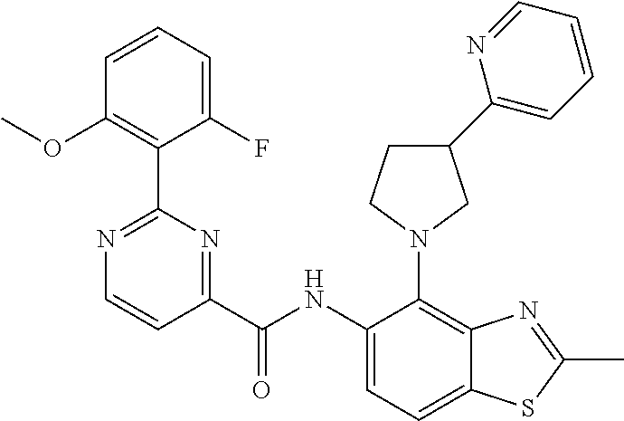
C1(F)=CC=CC(OC)=C1C1=NC=CC(C(NC2=CC=C3C(=C2N2CC(C4=CC=CC=N4)CC2)N=C(C)S3)=O)=N1
